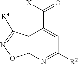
C12=C(N=C([R2])C=C1C([X])=O)ON=C2[R3]
